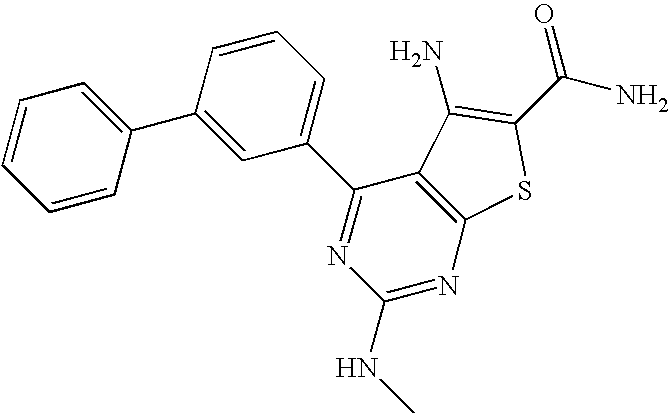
C1(C2=CC(C3=NC(NC)=NC4=C3C(N)=C(C(N)=O)S4)=CC=C2)=CC=CC=C1
